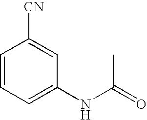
N(C(=O)C)C1=CC=CC([CN])=C1
